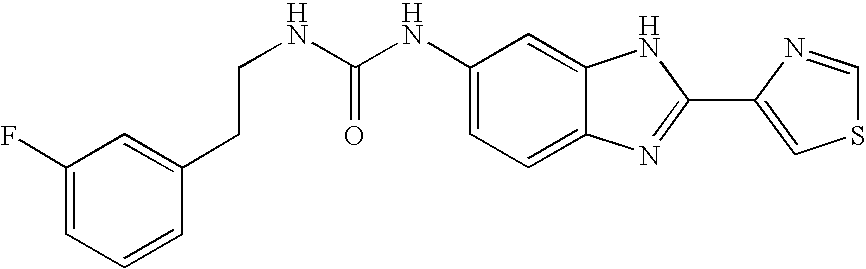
C1=C2C(=CC=C1NC(NCCC1=CC(F)=CC=C1)=O)N=C(C1=CSC=N1)N2
